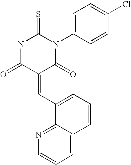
N1C(=S)N(C2=CC=C(Cl)C=C2)C(=O)C(=CC2=CC=CC3=CC=CN=C23)C1=O
